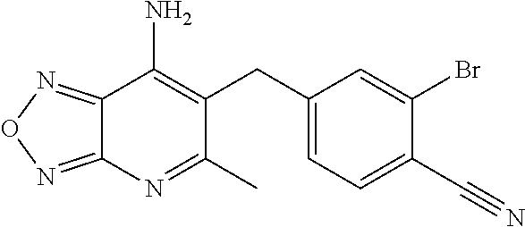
C12=NON=C1N=C(C)C(CC1=CC=C(C#N)C(Br)=C1)=C2N
